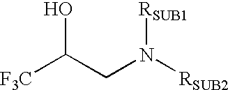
[F3C]C(CN([RSUB2])[RSUB1])O
